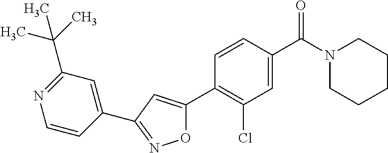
C1(C2=NOC(C3=C(Cl)C=C(C(N4CCCCC4)=O)C=C3)=C2)=CC(C(C)(C)C)=NC=C1
